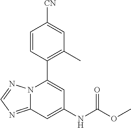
C12=NC=NN1C(C1=C(C)C=C([CN])C=C1)=CC(NC(OC)=O)=C2
